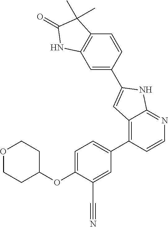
O(C1=CC=C(C2=C3C(=NC=C2)NC(C2=CC4=C(C=C2)C(C)(C)C(=O)N4)=C3)C=C1C#N)C1CCOCC1
